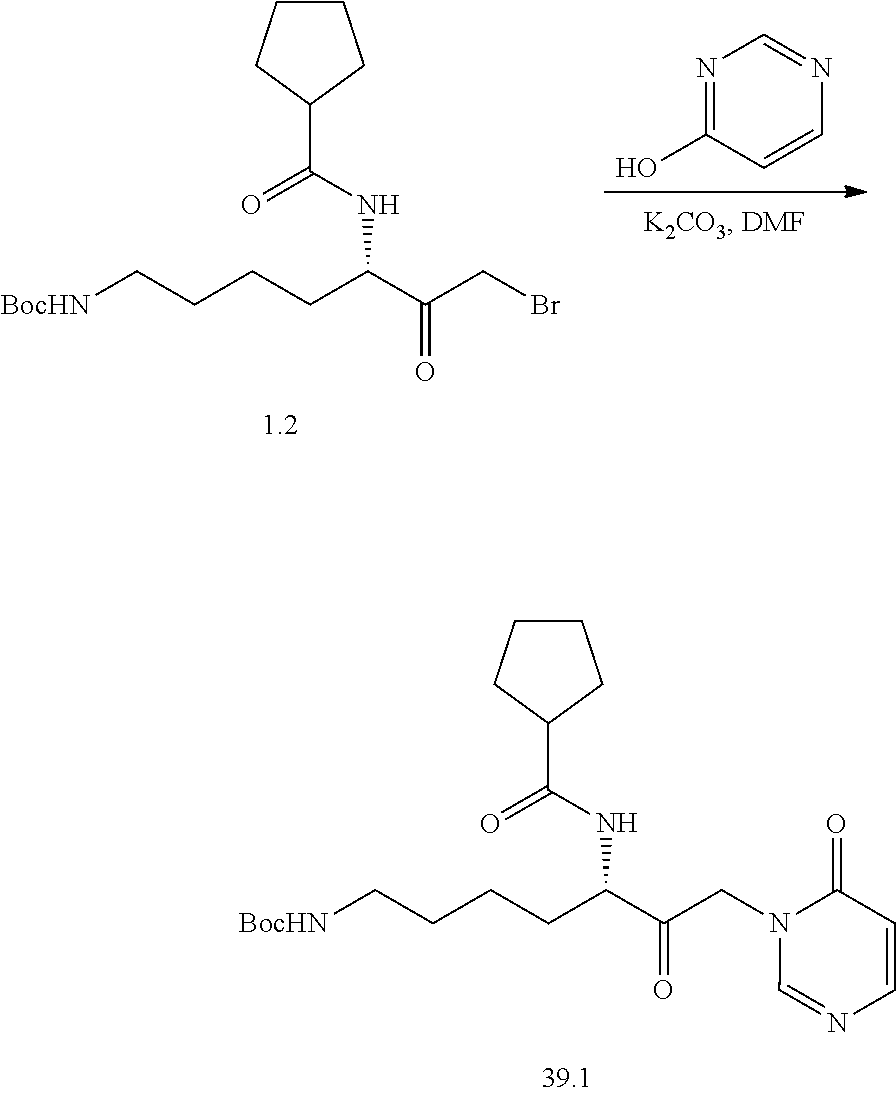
C(NC(C(CN1C=NC=CC1=O)=O)CCCC[BocHN])(=O)C1CCCC1.OC1=NC=NC=C1.C(NC(C(CBr)=O)CCCC[BocHN])(=O)C1CCCC1
